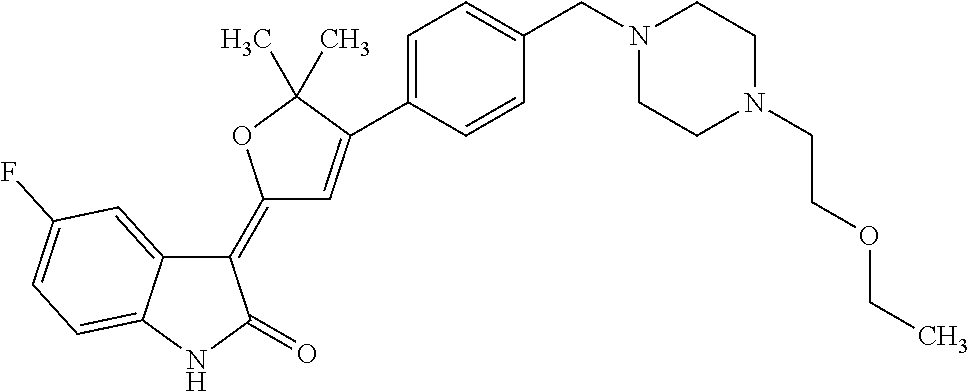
C1(=C2C=C(C3=CC=C(CN4CCN(CCOCC)CC4)C=C3)C(C)(C)O2)C2=CC(F)=CC=C2NC1=O
